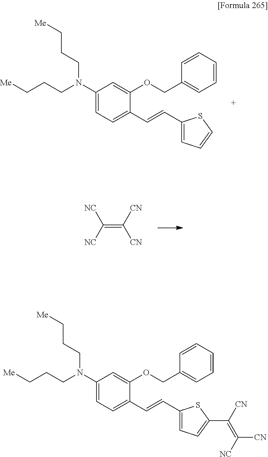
C1(N(CCC[Me])CCC[Me])=CC=C(C=CC2=CC=CS2)C(OCC2=CC=CC=C2)=C1.C(=C([CN])[CN])([NC])[NC].C1(N(CCC[Me])CCC[Me])=CC=C(C=CC2=CC=C(C(=C([CN])[NC])[CN])S2)C(OCC2=CC=CC=C2)=C1
